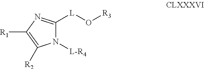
N1([L-R4])C([L]O[R3])=NC([R1])=C1[R2]
